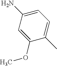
C1(N)=CC=C(C)C(OC)=C1
